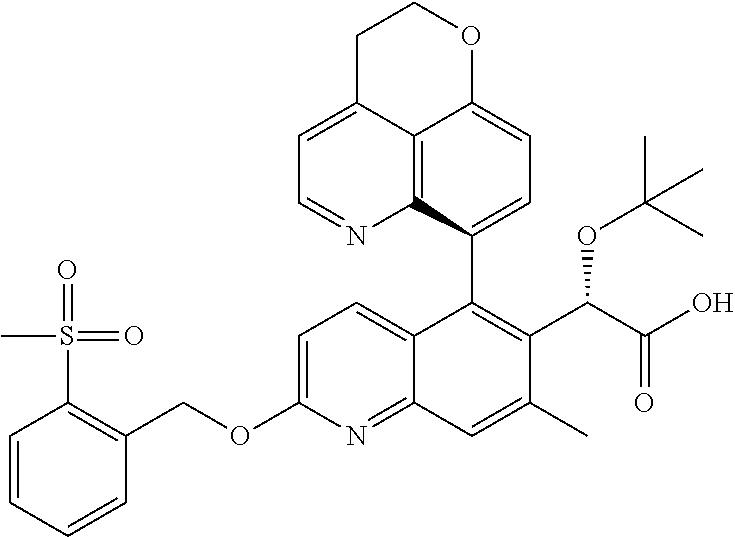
C12=C3C(C4=C(C(C(O)=O)OC(C)(C)C)C(C)=CC5=NC(OCC6=C(S(C)(=O)=O)C=CC=C6)=CC=C45)=CC=C1OCCC2=CC=N3
